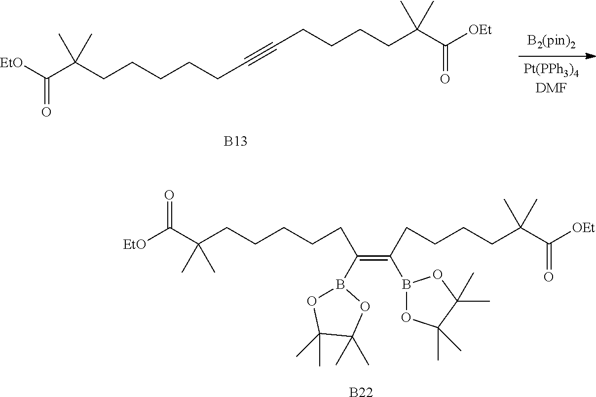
[EtO]C(C(CCCCCC#CCCCCC(C([OEt])=O)(C)C)(C)C)=O.[B13].[EtO]C(C(CCCCCC(=C(CCCCC(C([OEt])=O)(C)C)B1OC(C)(C)C(C)(C)O1)B1OC(C)(C)C(C)(C)O1)(C)C)=O.[B22]
